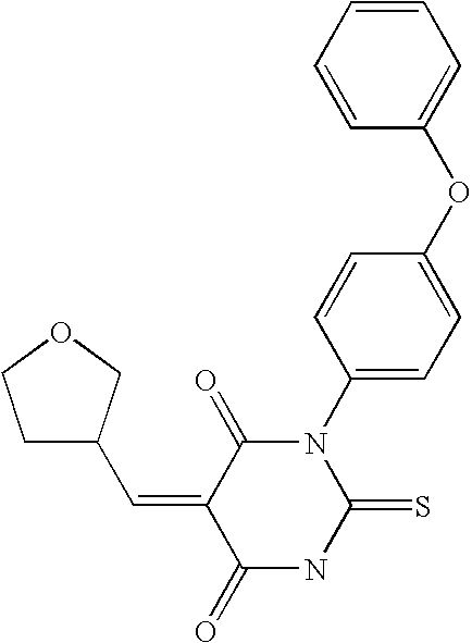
C1=CC=CC(OC2=CC=C(N3C(=O)C(=CC4CCOC4)C(=O)NC3=S)C=C2)=C1
